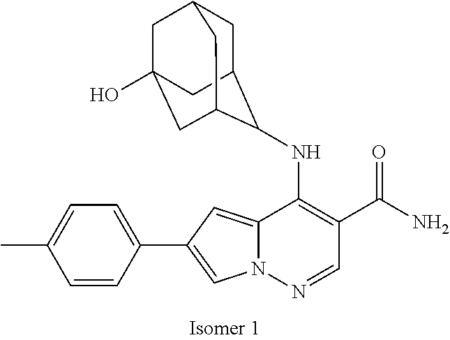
N12C(=CC(C3=CC=C(C)C=C3)=C1)C(NC1C3CC4CC(O)(CC1C4)C3)=C(C(N)=O)C=N2
